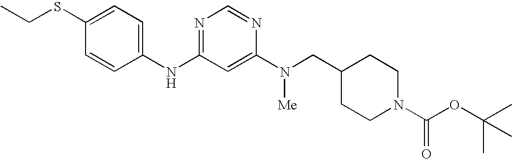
C1(SCC)=CC=C(NC2=NC=NC(N([Me])CC3CCN(C(OC(C)(C)C)=O)CC3)=C2)C=C1
